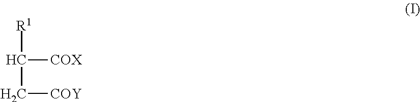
C(C[COY])([R1])[COX]
